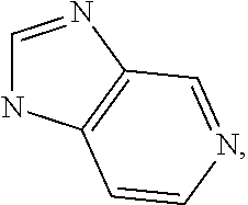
C1=NC2=C(N1)C=CN=C2
